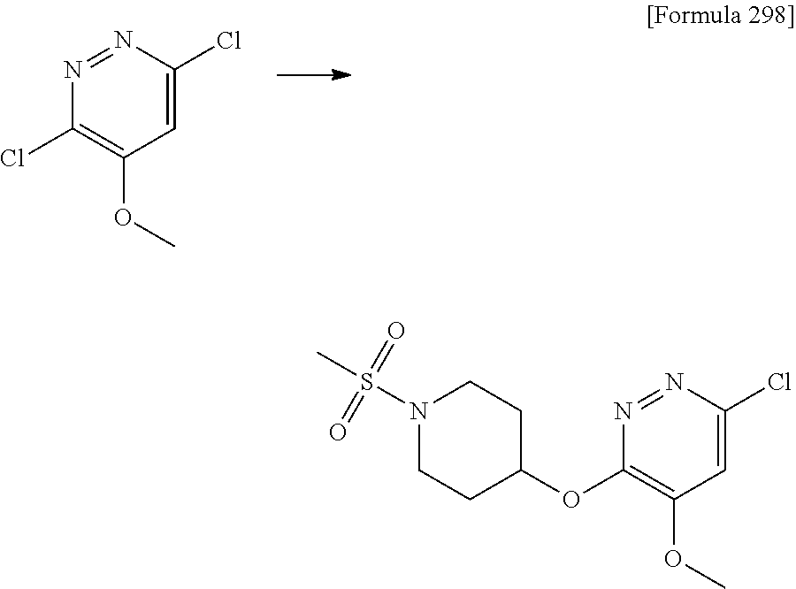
C1(Cl)=C(OC)C=C(Cl)N=N1.C1(OC2CCN(S(=O)(C)=O)CC2)=C(OC)C=C(Cl)N=N1
